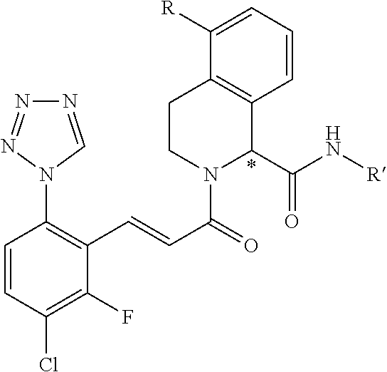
C1=CC=C([R])C2=C1C(C(N[R])=O)N(C(C=CC1=C(N3C=NN=N3)C=CC(Cl)=C1F)=O)CC2
